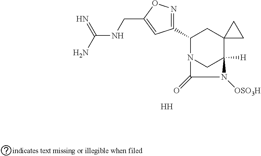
C1(C2=NOC(CNC(N)=N)=C2)N2CC([H])(C3(C1)CC3)N([OSO3H])C2=O.[H]
